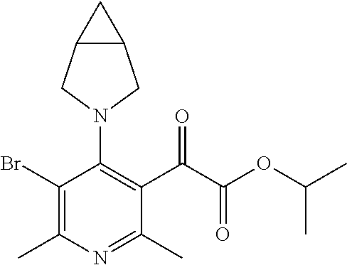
BrC1=C(C)N=C(C)C(C(C(OC(C)C)=O)=O)=C1N1CC2C(C1)C2
